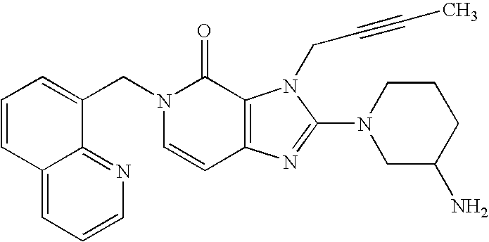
C12=CC=CN=C1C(CN1C=CC3=C(C1=O)N(CC#CC)C(N1CC(N)CCC1)=N3)=CC=C2
